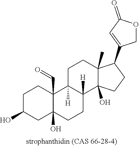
C1(C2=CC(=O)OC2)C2(C)C(O)(CC1)C1([H])CCC3(O)C(C=O)(C1([H])CC2)CCC(O)C3
